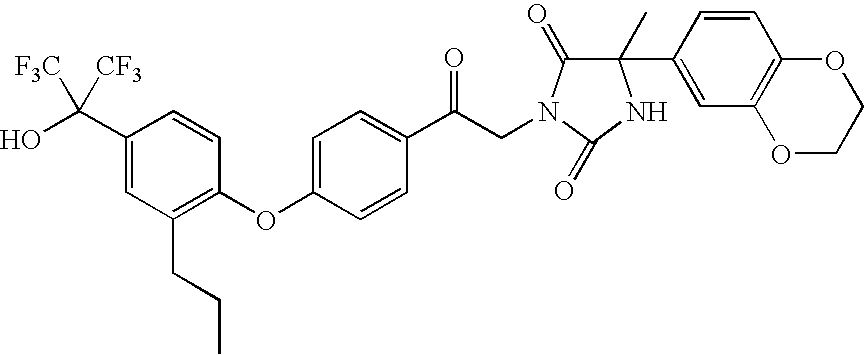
C1(C(O)([CF3])[F3C])=CC(CCC)=C(OC2=CC=C(C(CN3C(=O)C(C)(C4=CC5=C(C=C4)OCCO5)NC3=O)=O)C=C2)C=C1
